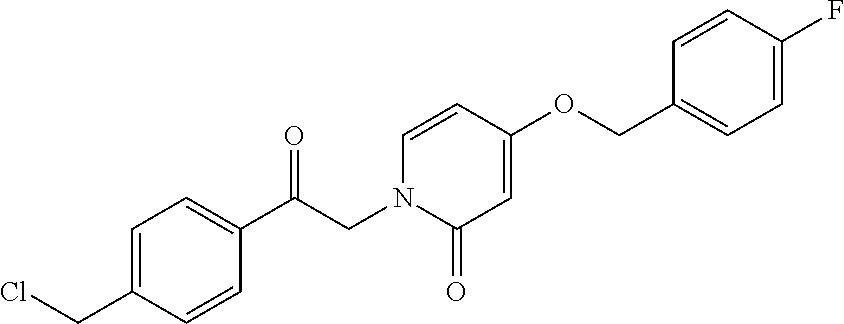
C1=C(CCl)C=CC(C(CN2C(=O)C=C(OCC3=CC=C(F)C=C3)C=C2)=O)=C1
